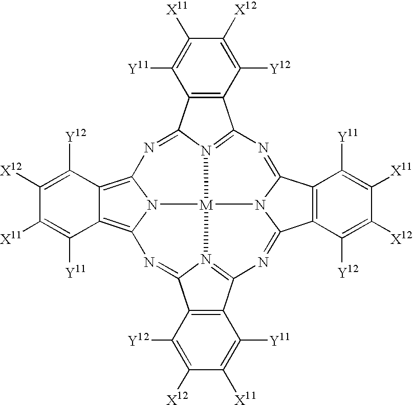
C1([X11])=C([Y11])C2=C(C([Y12])=C1[X12])C1=N3C2=NC2=C4C([Y12])=C([X12])C([X11])=C([Y11])C4=C4N2[M]32N3C(=NC5=N2C(=N4)C2=C5C([Y11])=C([X11])C([X12])=C2[Y12])C2=C(C([Y11])=C([X11])C([X12])=C2[Y12])C3=N1
